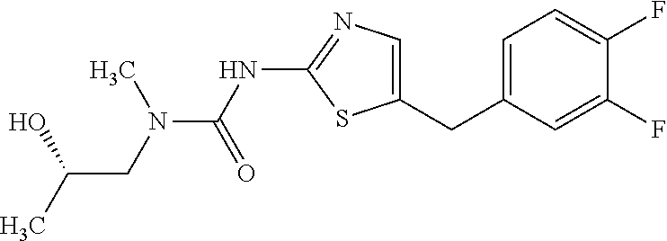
C1=C(CC2=CN=C(NC(=O)N(C)CC(C)O)S2)C=C(F)C(F)=C1
